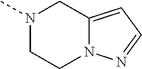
N1(C)CCN2C(=CC=N2)C1
